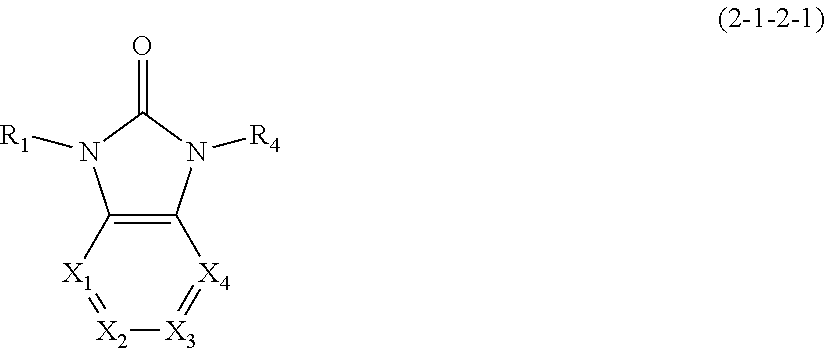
C12=C(N([R4])C(=O)N1[R1])[X4]=[X3][X2]=[X1]2
